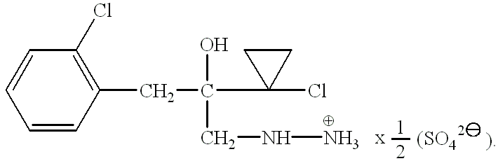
C1=CC(CC(CNN)(O)C2(Cl)CC2)=C(Cl)C=C1
